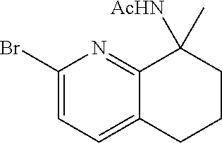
C1=C2CCCC(C)([AcHN])C2=NC(Br)=C1
